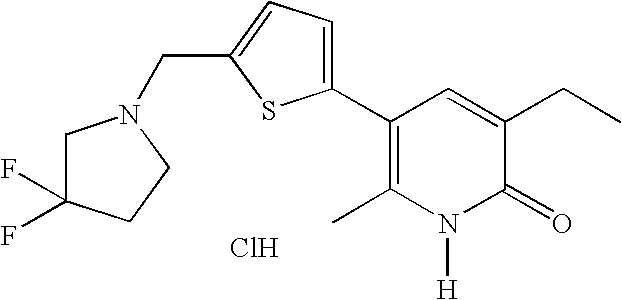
C1C(F)(F)CCN1CC1=CC=C(C2=C(C)N([H])C(=O)C(CC)=C2)S1.Cl
